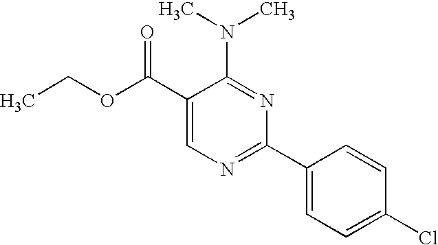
C1(C(OCC)=O)=CN=C(C2=CC=C(Cl)C=C2)N=C1N(C)C
